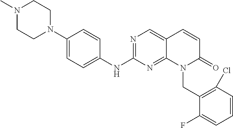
C1(N2CCN(C)CC2)=CC=C(NC2=NC=C3C(=N2)N(CC2=C(Cl)C=CC=C2F)C(=O)C=C3)C=C1
